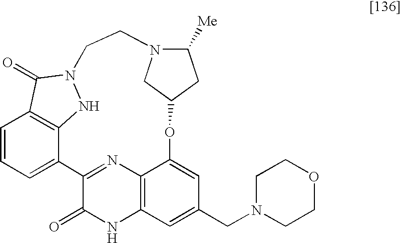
C1=CC=C2C3=C1C(=O)N(N3)CCN1C([Me])CC(OC3=CC(CN4CCOCC4)=CC4=C3N=C2C(=O)N4)C1
